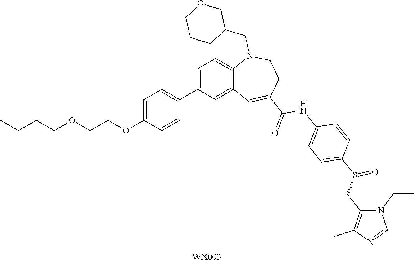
[WX003].CCCCOCCOC1=CC=C(C2=CC=C3C(=C2)C=C(C(=O)NC2=CC=C(S(CC4=C(C)N=CN4CC)=O)C=C2)CCN3CC2COCCC2)C=C1
